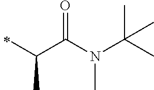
C(C)(C(=O)N(C)C(C)(C)C)C
